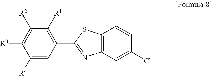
C1([R4])=CC(C2=NC3=C(S2)C=CC(Cl)=C3)=C([R1])C([R2])=C1[R3]
